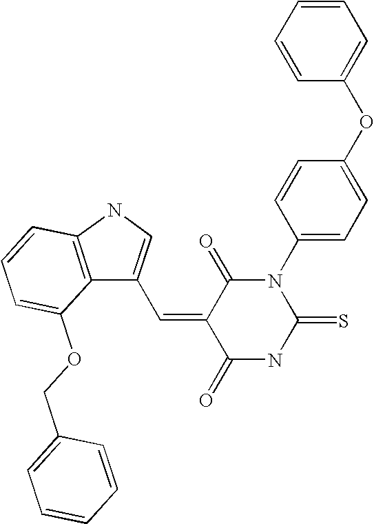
C1=CC=CC(OC2=CC=C(N3C(=O)C(=CC4=CNC5=C4C(OCC4=CC=CC=C4)=CC=C5)C(=O)NC3=S)C=C2)=C1
